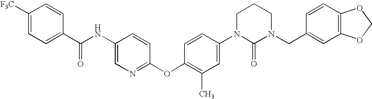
C1([CF3])=CC=C(C(NC2=CN=C(OC3=C(C)C=C(N4C(=O)N(CC5=CC6=C(C=C5)OCO6)CCC4)C=C3)C=C2)=O)C=C1
